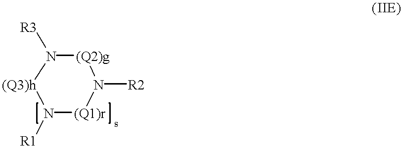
[(Q3)h]1N([R3])[(Q2)g]N([R2])[(Q1)r]N1[R1]
